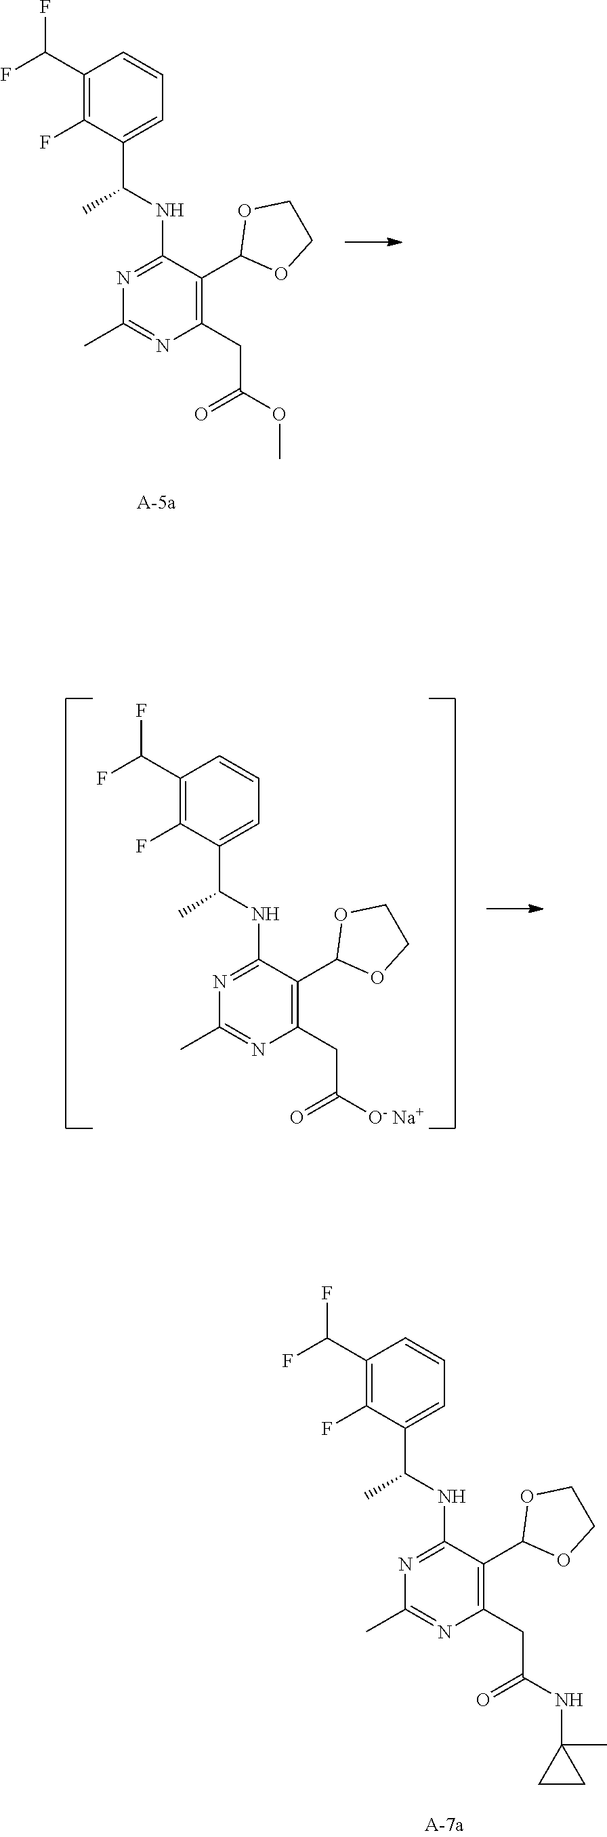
C1(NC(C2=CC=CC(C(F)F)=C2F)C)=NC(C)=NC(CC(OC)=O)=C1C1OCCO1.C1(NC(C2=CC=CC(C(F)F)=C2F)C)=NC(C)=NC(CC([O- Na+])=O)=C1C1OCCO1.C1(NC(C2=CC=CC(C(F)F)=C2F)C)=NC(C)=NC(CC(NC2(C)CC2)=O)=C1C1OCCO1
